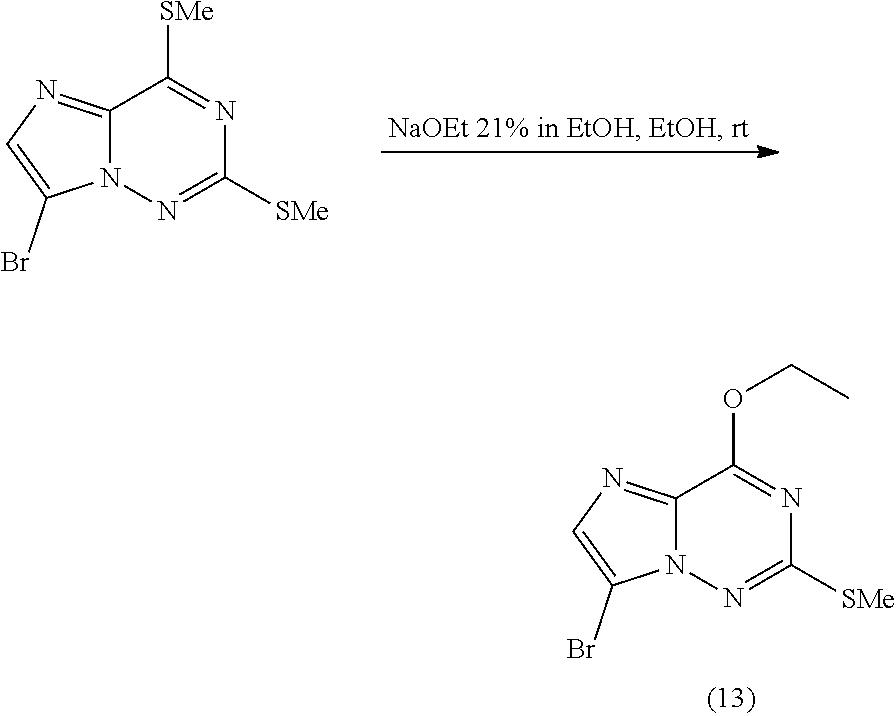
C12=NC=C(Br)N1N=C([SMe])N=C2[SMe].C12=NC=C(Br)N1N=C([SMe])N=C2OCC
